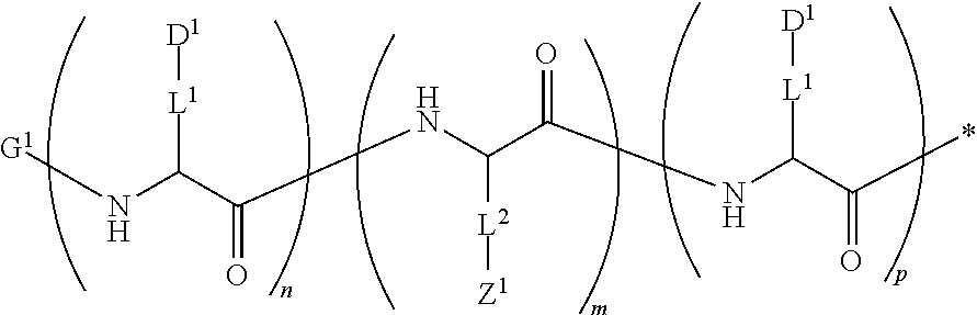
[G1]NC(C(NC(C(NC(C(C)=O)[L1][D1])=O)[L2][Z1])=O)[L1][D1]
